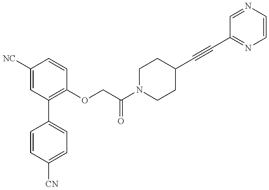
C1=CC([CN])=CC=C1C1=C(OCC(N2CCC(C#CC3=NC=CN=C3)CC2)=O)C=CC([NC])=C1
